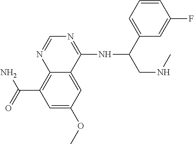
C12=C(C(=O)N)C=C(OC)C=C1C(NC(CNC)C1=CC=CC(F)=C1)=NC=N2
